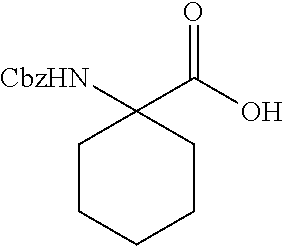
C1CCCCC1([CbzHN])C(O)=O
